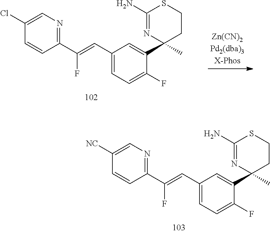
C1(C=C(C2=NC=C([NC])C=C2)F)=CC=C(F)C(C2(C)CCSC(N)=N2)=C1.C1(C=C(C2=NC=C(Cl)C=C2)F)=CC=C(F)C(C2(C)CCSC(N)=N2)=C1
